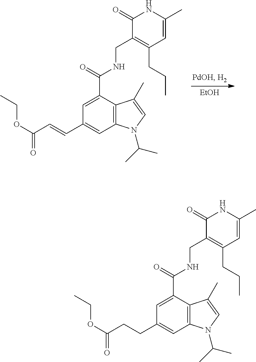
C1=C(C(=O)NCC2=C(CCC)C=C(C)NC2=O)C2=C(C=C1C=CC(OCC)=O)N(C(C)C)C=C2C.[EtOH].C1=C(C(=O)NCC2=C(CCC)C=C(C)NC2=O)C2=C(C=C1CCC(OCC)=O)N(C(C)C)C=C2C
